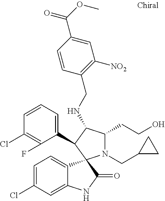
C1=C(Cl)C=C2C(=C1)C1(C(=O)N2)N(CC2CC2)C(CCO)C(NCC2=C([NO2])C=C(C(OC)=O)C=C2)C1C1=CC=CC(Cl)=C1F
